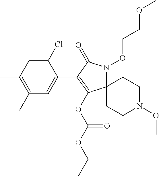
C12(N(OCCOC)C(=O)C(C3=CC(C)=C(C)C=C3Cl)=C1OC(=O)OCC)CCN(OC)CC2
